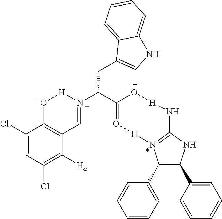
C1(C2=CC=CC=C2)C(C2=CC=CC=C2)NC2=N1[H]O=C(C([N-]1=CC3=C([O-][H]1)C(Cl)=CC(Cl)=C3[Ha])CC1=CNC3=CC=CC=C13)[O-][H]N2
